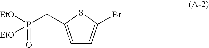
C1=C(CP([EtO])([EtO])=O)SC(Br)=C1
